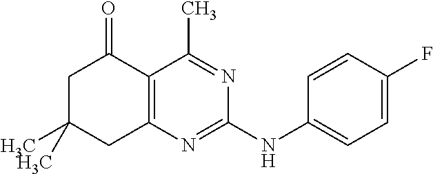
CC1(C)CC2=C(C(=O)C1)C(C)=NC(NC1=CC=C(F)C=C1)=N2
